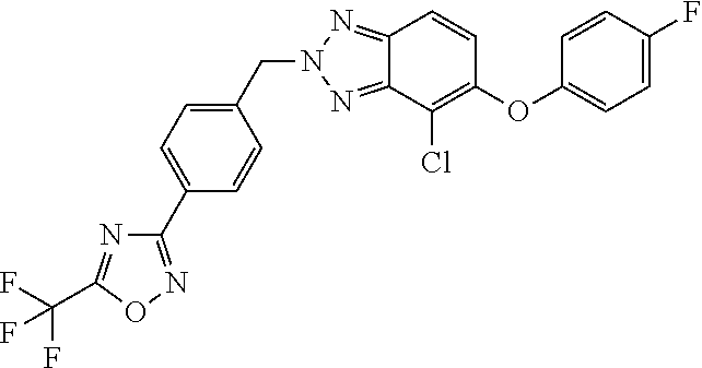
C1(OC2=CC=C(F)C=C2)=C(Cl)C2=NN(CC3=CC=C(C4=NOC(C(F)(F)F)=N4)C=C3)N=C2C=C1
